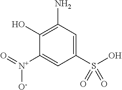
C1(S(O)(=O)=O)=CC(N)=C(O)C([N+](=O)[O-])=C1
